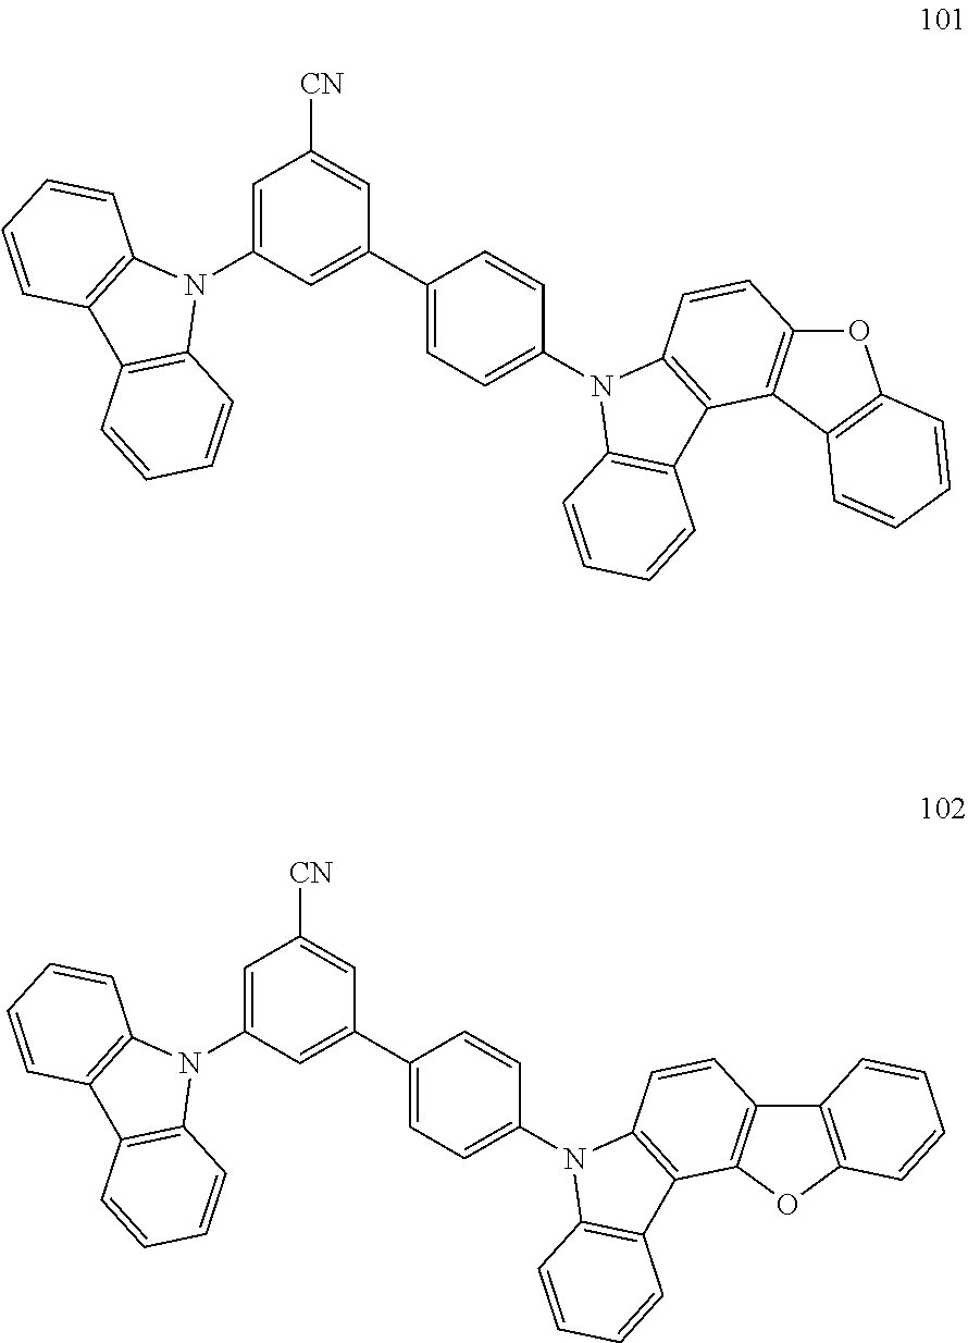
C1=C(N2C3=C(C4=C2C=CC=C4)C=CC=C3)C=C(C2=CC=C(N3C4=C(C5=C3C=CC3=C5C5=C(O3)C=CC=C5)C=CC=C4)C=C2)C=C1[CN].C1=C(N2C3=C(C4=C2C=CC=C4)C=CC=C3)C=C(C2=CC=C(N3C4=C(C5=C3C=CC3=C5OC5=C3C=CC=C5)C=CC=C4)C=C2)C=C1[CN]
